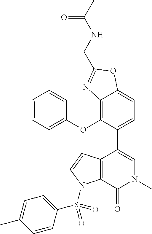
C12=C(OC3=CC=CC=C3)C(C3=CN(C)C(=O)C4=C3C=CN4S(C3=CC=C(C)C=C3)(=O)=O)=CC=C1OC(CNC(C)=O)=N2
